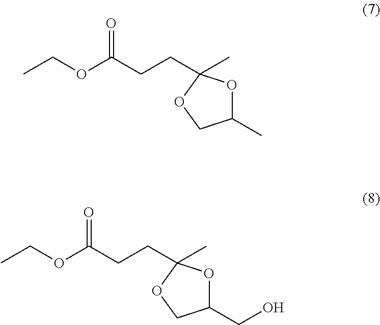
C1(C)OC(CCC(OCC)=O)(C)OC1.C1(CO)OC(CCC(OCC)=O)(C)OC1
